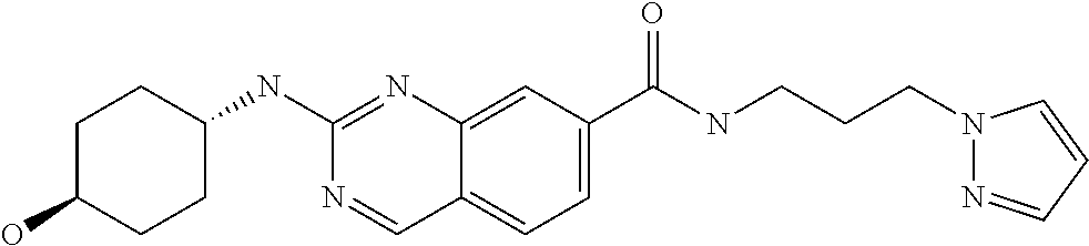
C1(O)CCC(NC2=NC3=CC(C(NCCCN4N=CC=C4)=O)=CC=C3C=N2)CC1
